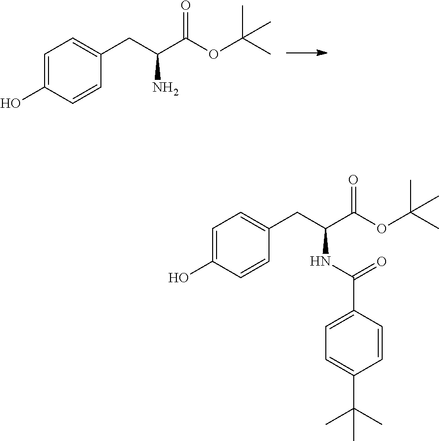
C1=C(O)C=CC(CC(C(OC(C)(C)C)=O)N)=C1.C1=C(O)C=CC(CC(C(OC(C)(C)C)=O)NC(C2=CC=C(C(C)(C)C)C=C2)=O)=C1
